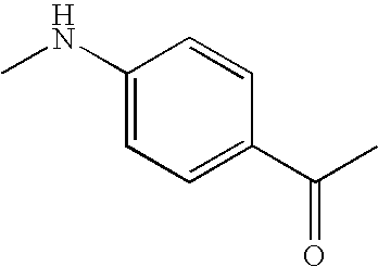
C1(NC)=CC=C(C(=O)C)C=C1
